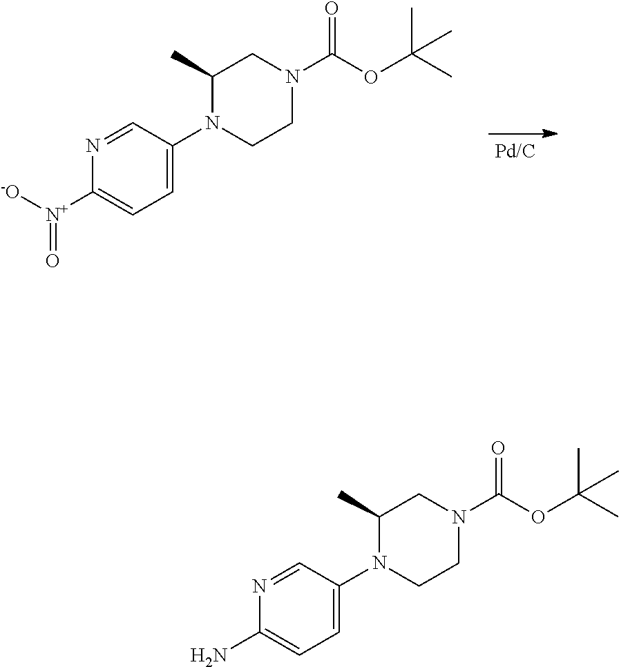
C1C(C)N(C2=CC=C([N+](=O)[-O])N=C2)CCN1C(=O)OC(C)(C)C.C1C(C)N(C2=CC=C(N)N=C2)CCN1C(=O)OC(C)(C)C
